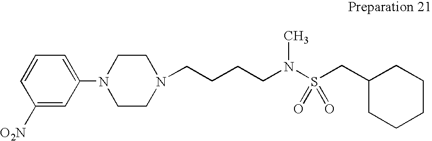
N1(CCCCN(S(CC2CCCCC2)(=O)=O)C)CCN(C2=CC=CC([O2N])=C2)CC1
